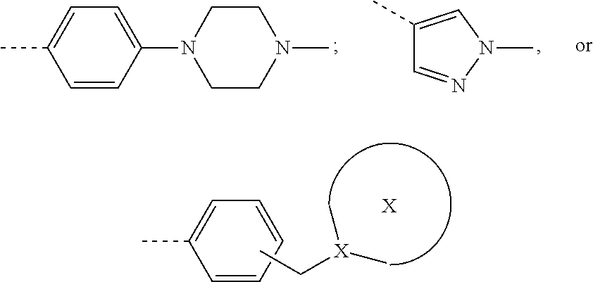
C1=CC=CC=C1C.CC[X](C)C.[X].C1(C)=CN(C)N=C1.C1=CC(N2CCN(C)CC2)=CC=C1C
